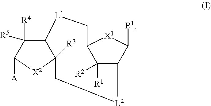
C1([R4])([R5])C2C([R3])([X2]C1[A])C[L2]C1C([R1])([R2])C(C[L1]2)[X1]C1[B1]
